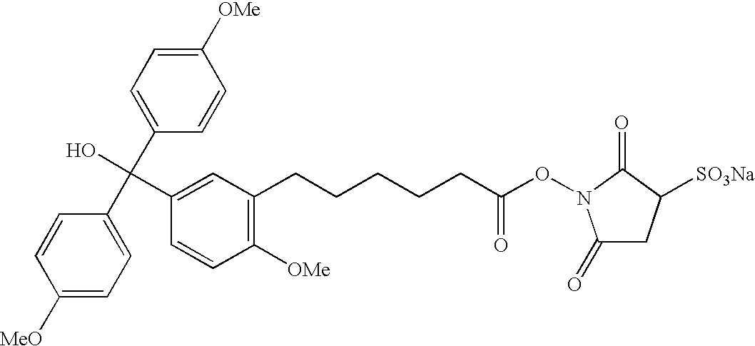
C1([MeO])=CC=C(C(C2=CC=C([OMe])C=C2)(O)C2=CC(CCCCCC(ON3C(=O)CC([SO3Na])C3=O)=O)=C([OMe])C=C2)C=C1
